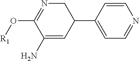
C1=C(C2CN=C(O[R1])C(N)=C2)C=CN=C1
